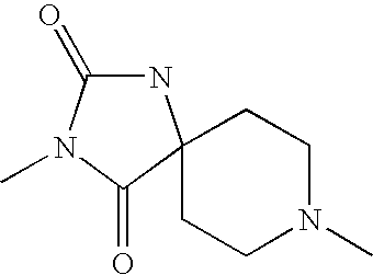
N1C(=O)N(C)C(=O)C12CCN(C)CC2
